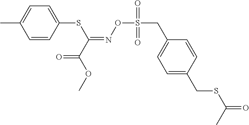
C1=CC(SC(=NOS(CC2=CC=C(CSC(=O)C)C=C2)(=O)=O)C(OC)=O)=CC=C1C
